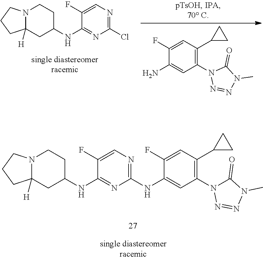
C1(F)=CN=C(Cl)N=C1NC1CCN2CCCC2([H])C1.NC1=CC(N2N=NN(C)C2=O)=C(C2CC2)C=C1F.C1(NC2=NC=C(F)C(NC3CCN4CCCC4([H])C3)=N2)=CC(N2C(=O)N(C)N=N2)=C(C2CC2)C=C1F
